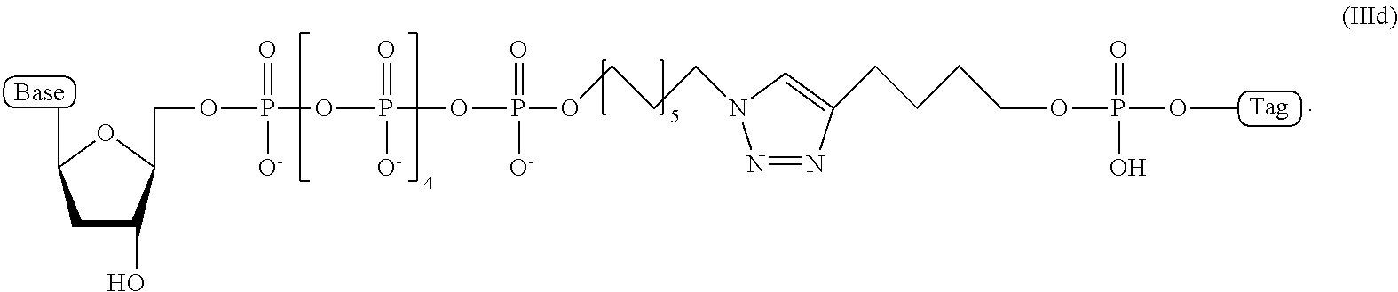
C1C(O)C(COP(=O)([O-])OP(=O)([O-])OP(OCCCN2N=NC(CCCCOP(OC)(=O)O)=C2)(=O)[O-])OC1C
